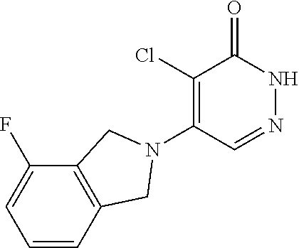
C1(Cl)=C(N2CC3=C(C2)C=CC=C3F)C=NNC1=O
